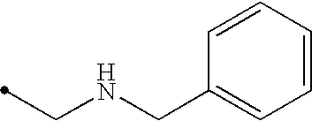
C1=CC=CC=C1CNCC
